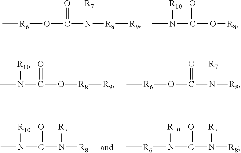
[R8]([R9])N([R7])C(=O)O[R6]C.[R8]OC(=O)N(C)[R10].[R8]([R9])OC(=O)N(C)[R10].[R8]N(C(=O)O[R6]C)[R7].[R8]N(C(=O)N(C)[R10])[R7].[R8]N(C(=O)N([R6]C)[R10])[R7]
